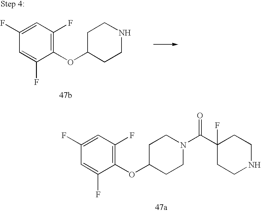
C1(OC2CCNCC2)=C(F)C=C(F)C=C1F.C1(OC2CCN(C(C3(F)CCNCC3)=O)CC2)=C(F)C=C(F)C=C1F
